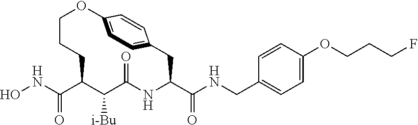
ONC(C1C([i-Bu])C(=O)NC(C(NCC2=CC=C(OCCCF)C=C2)=O)CC2=CC=C(OCCC1)C=C2)=O
